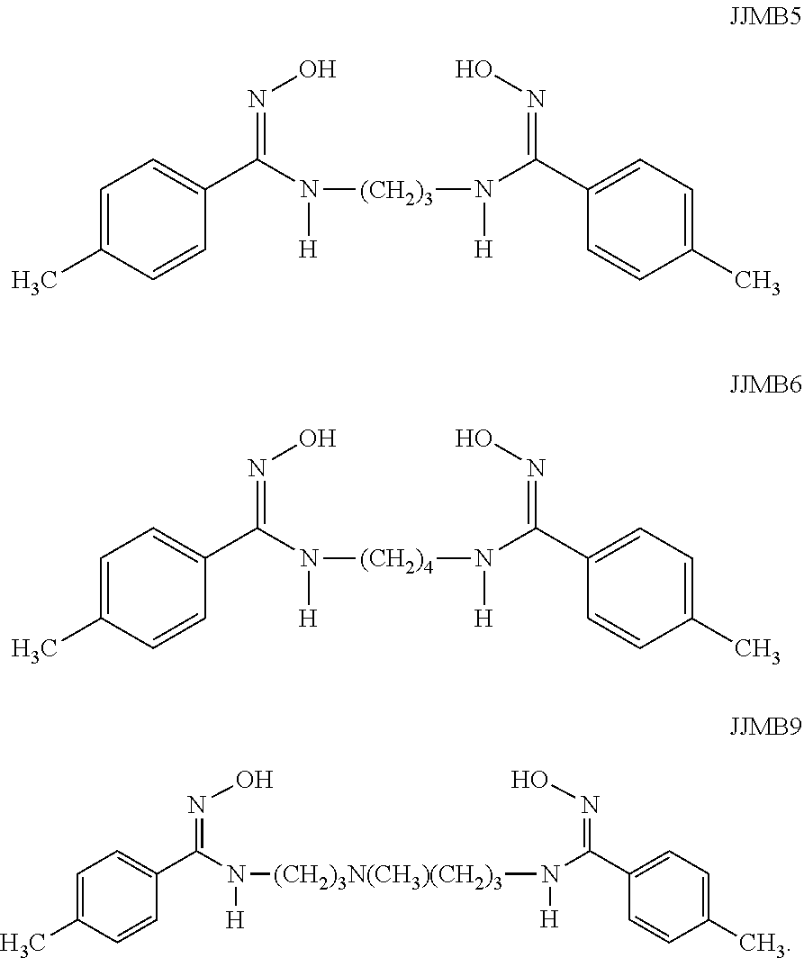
[H]N(C(C1=CC=C(C)C=C1)=NO)[(CH2)3]N([H])C(C1=CC=C(C)C=C1)=NO.[H]N(C(C1=CC=C(C)C=C1)=NO)[(CH2)4]N([H])C(C1=CC=C(C)C=C1)=NO.[H]N(C(C1=CC=C(C)C=C1)=NO)[(CH2)3N(CH3)(CH2)3]N([H])C(C1=CC=C(C)C=C1)=NO
